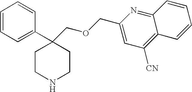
C1=CC=C(C2(COCC3=CC([CN])=C4C(=N3)C=CC=C4)CCNCC2)C=C1
